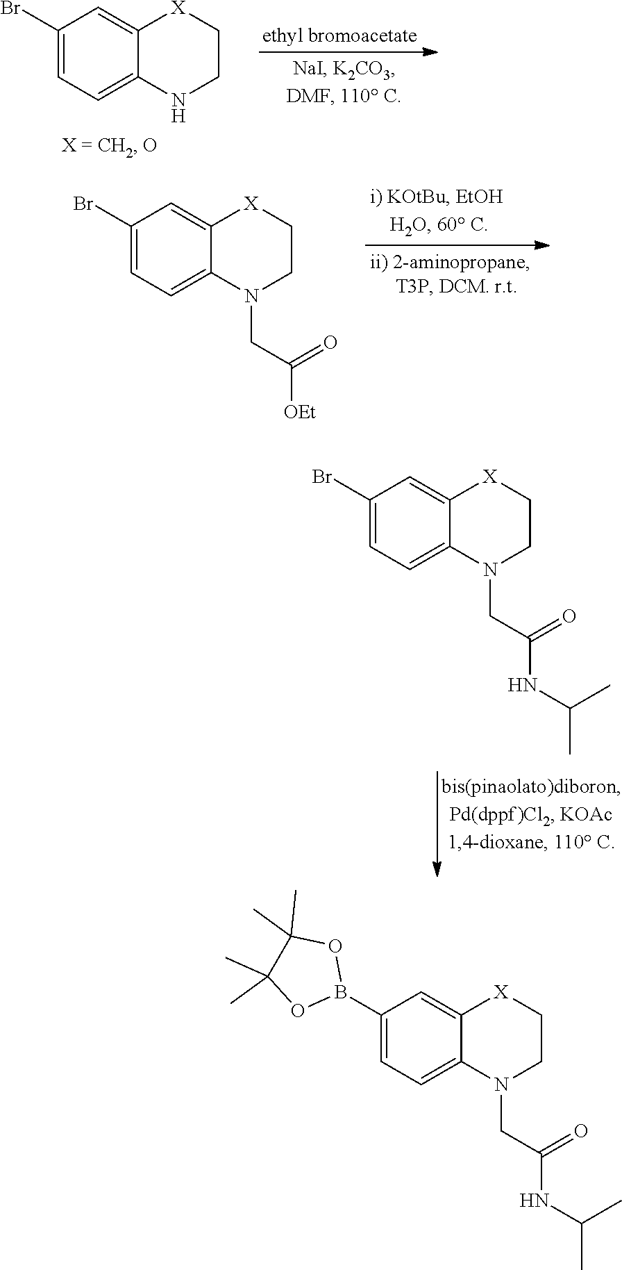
C1=C2[X]CCNC2=CC=C1Br.N1(CC(=O)[OEt])CC[X]C2=CC(Br)=CC=C12.N1(CC(=O)NC(C)C)C2=CC=C(Br)C=C2[X]CC1.CC1(C)C(C)(C)OB(C2=CC=C3N(CC(=O)NC(C)C)CC[X]C3=C2)O1
